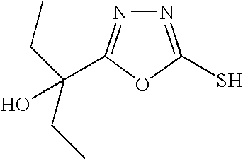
N1=C(S)OC(C(CC)(CC)O)=N1
